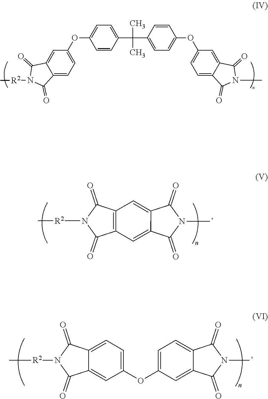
C1=C(OC2=CC=C3C(=C2)C(=O)N([R2]C)C3=O)C=CC(C(C)(C)C2=CC=C(OC3=CC=C4C(=C3)C(=O)N(C)C4=O)C=C2)=C1.C12=CC3=C(C=C1C(=O)N(C)C2=O)C(=O)N([R2]C)C3=O.C1=C(OC2=CC=C3C(=C2)C(=O)N(C)C3=O)C=C2C(=C1)C(=O)N([R2]C)C2=O
